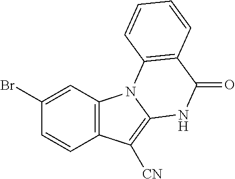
C1(Br)=CC2=C(C=C1)C([CN])=C1N2C2=C(C(=O)N1)C=CC=C2
